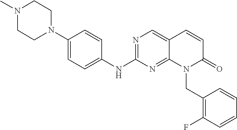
N1=C(NC2=CC=C(N3CCN(C)CC3)C=C2)N=C2C(=C1)C=CC(=O)N2CC1=C(F)C=CC=C1
